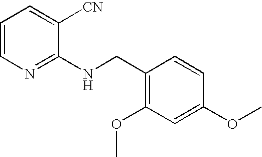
C1=CN=C(NCC2=C(OC)C=C(OC)C=C2)C([CN])=C1
